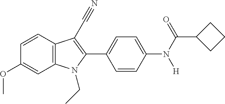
C1=C(OC)C=CC2=C1N(CC)C(C1=CC=C(N(C(=O)C3CCC3)[H])C=C1)=C2C#N
